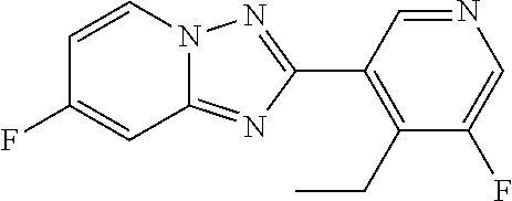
C1(C2=C(CC)C(F)=CN=C2)=NN2C(=N1)C=C(F)C=C2
